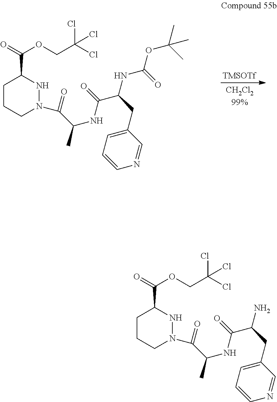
[TMSOTf].C1CCN(C(C(NC(=O)C(NC(=O)OC(C)(C)C)CC2=CC=CN=C2)C)=O)NC1C(=O)OCC(Cl)(Cl)Cl.C1CCN(C(C(NC(=O)C(N)CC2=CC=CN=C2)C)=O)NC1C(=O)OCC(Cl)(Cl)Cl
